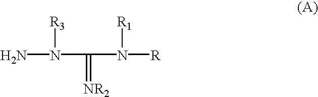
NN([R3])C(=[NR2])N([R1])[R]
